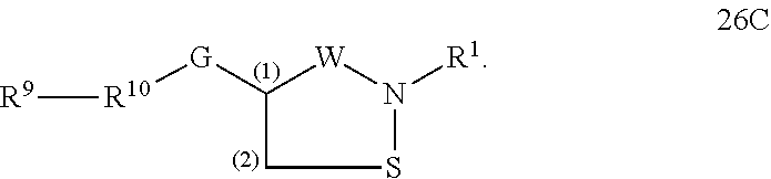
S1N([R1])[W]C([G][R10][R9])C1
